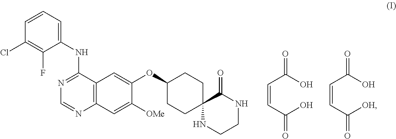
C1(OC2=CC3=C(C=C2[OMe])N=CN=C3NC2=CC=CC(Cl)=C2F)CCC2(CC1)NCCNC2=O.C(=CC(O)=O)C(O)=O.C(=CC([OH])=O)C(O)=O
